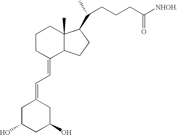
C1C(O)CC(O)CC1=CC=C1C2C(C)(CCC1)C(C(C)CCCC([NHOH])=O)CC2
